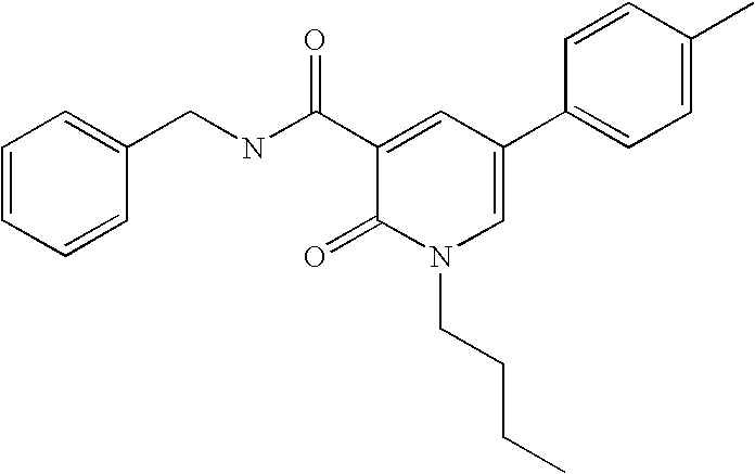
C1(CNC(C2=CC(C3=CC=C(C)C=C3)=CN(CCCC)C2=O)=O)=CC=CC=C1
